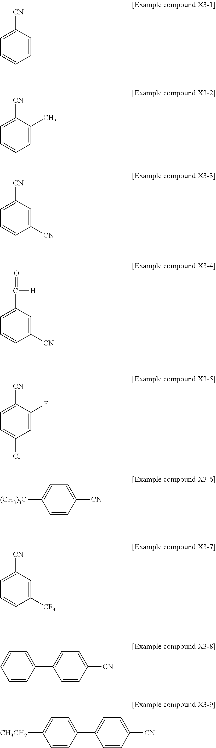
C1=C([CN])C=CC=C1.C1=C([CN])C(C)=CC=C1.C1=C([CN])C=C([CN])C=C1.C1=C(C([H])=O)C=C([CN])C=C1.C1=C([CN])C(F)=CC(Cl)=C1.C1=CC([CN])=CC=C1[(CH3)3C].C1=C([CN])C=C([CF3])C=C1.C1=CC(C2=CC=C([CN])C=C2)=CC=C1.C1=CC(C2=CC=C([CN])C=C2)=CC=C1[CH3CH2]
